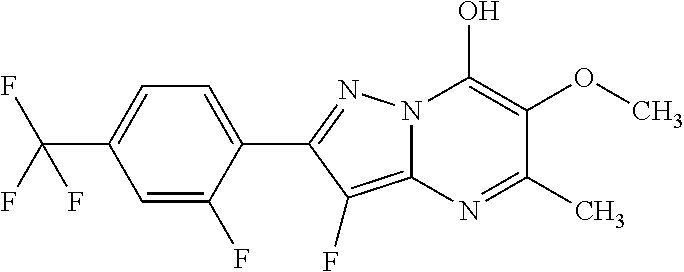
C12=C(F)C(C3=CC=C(C(F)(F)F)C=C3F)=NN1C(O)=C(OC)C(C)=N2
